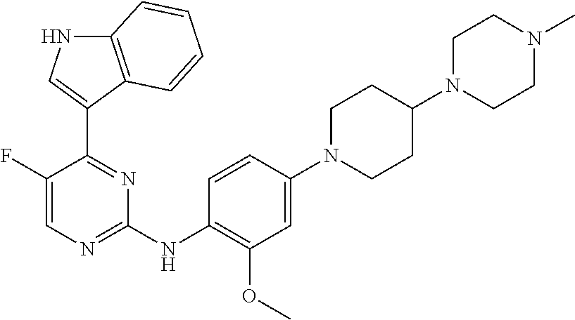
C1(F)=CN=C(NC2=C(OC)C=C(N3CCC(N4CCN(C)CC4)CC3)C=C2)N=C1C1=CNC2=C1C=CC=C2
